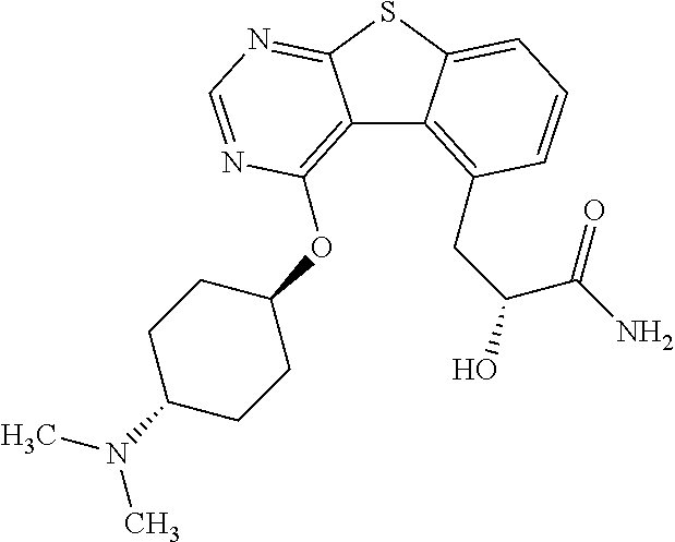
C12=C(OC3CCC(N(C)C)CC3)N=CN=C1SC1=CC=CC(CC(O)C(N)=O)=C21
